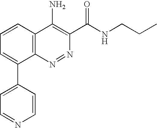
C1=NC=CC(C2=CC=CC3=C2N=NC(C(NCCC)=O)=C3N)=C1
